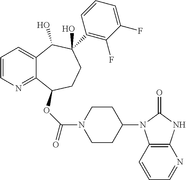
C1=CN=C2C(=C1)C(O)C(C1=C(F)C(F)=CC=C1)(O)CCC2OC(=O)N1CCC(N2C3=C(NC2=O)N=CC=C3)CC1
